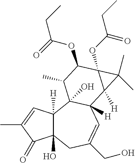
C12(O)C([H])(C=C(C)C1=O)C1(O)C([H])(C=C(CO)C2)C2([H])C(OC(CC)=O)(C(OC(CC)=O)C1C)C2(C)C
